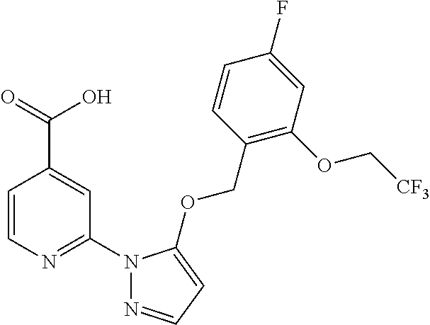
C1=CN=C(N2N=CC=C2OCC2=C(OC[CF3])C=C(F)C=C2)C=C1C(=O)O
